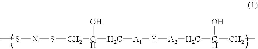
CS[X]SCC(O)C[A1][Y][A2]CC(O)CC
